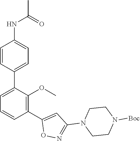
CC(=O)NC1=CC=C(C2=CC=CC(C3=CC(N4CCN([Boc])CC4)=NO3)=C2OC)C=C1
